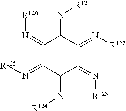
C1(=N[R126])C(=N[R125])C(=N[R124])C(=N[R123])C(=N[R122])C1=N[R121]
